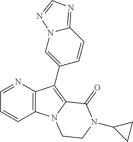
C12=C(C(C3=CN4C(=NC=N4)C=C3)=C3N1CCN(C1CC1)C3=O)N=CC=C2
